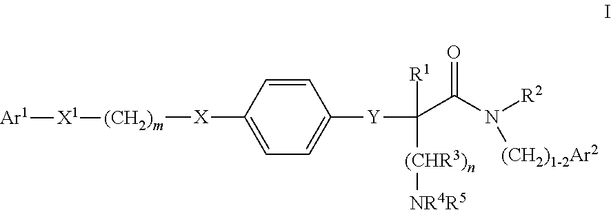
C1=CC([X][(CH2)m][X1][Ar1])=CC=C1[Y]C(C(N([R2])[(CH2)1-2Ar2])=O)([R1])[(CHR3)n][NR4R5]
